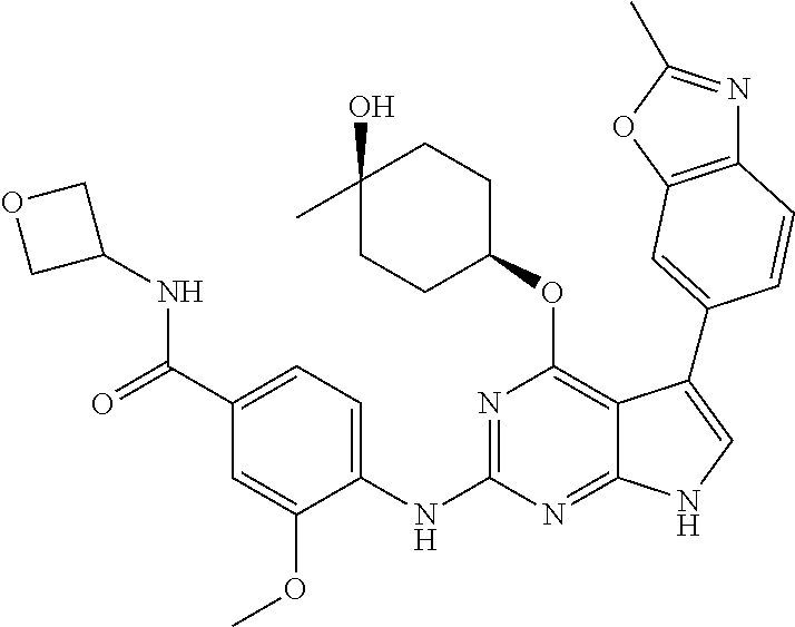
C12=C(OC(C)=N1)C=C(C1=CNC3=NC(NC4=CC=C(C(=O)NC5COC5)C=C4OC)=NC(OC4CCC(C)(O)CC4)=C31)C=C2
